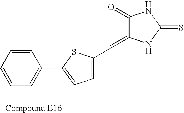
C1(=O)C(=CC2=CC=C(C3=CC=CC=C3)S2)NC(=S)N1
